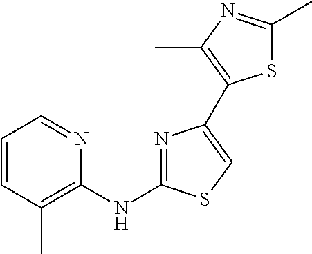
C1=CC(C)=C(NC2=NC(C3=C(C)N=C(C)S3)=CS2)N=C1
